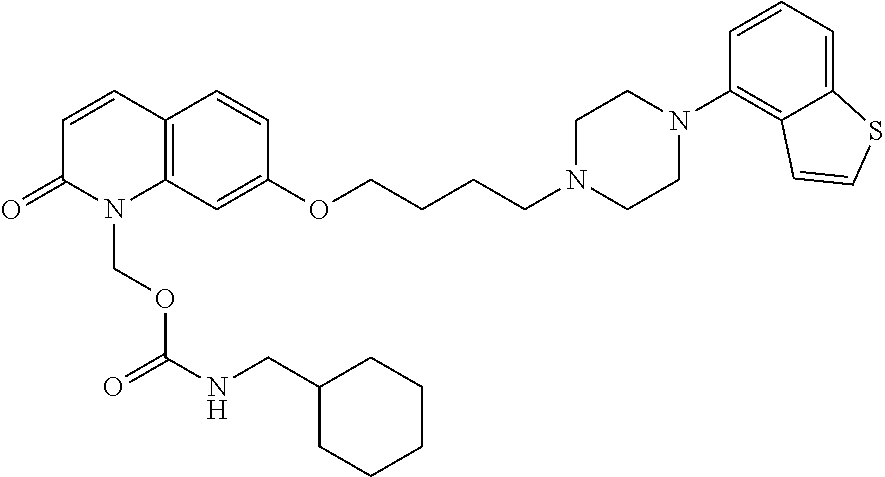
C12=C(C=C(OCCCCN3CCN(C4=C5C(=CC=C4)SC=C5)CC3)C=C1)N(COC(NCC1CCCCC1)=O)C(=O)C=C2
